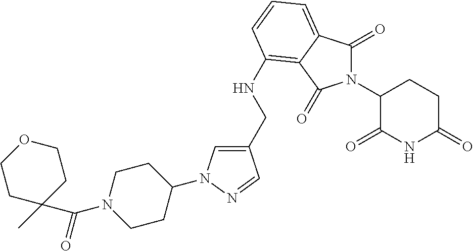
C1(CNC2=C3C(=CC=C2)C(=O)N(C2C(=O)NC(=O)CC2)C3=O)=CN(C2CCN(C(=O)C3(C)CCOCC3)CC2)N=C1
